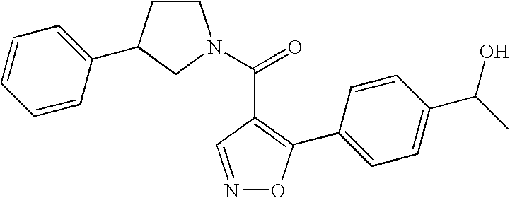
C1CC(C2=CC=CC=C2)CN1C(=O)C1=C(C2=CC=C(C(C)O)C=C2)ON=C1
